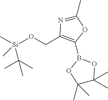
C1(C)=NC(CO[Si](C(C)(C)C)(C)C)=C(B2OC(C)(C)C(C)(C)O2)O1
